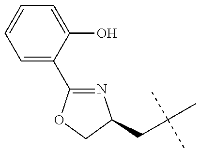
N1=C(C2=CC=CC=C2O)OCC1CC(C)(C)C
